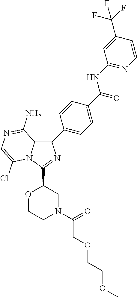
C12=C(C3=CC=C(C(NC4=NC=CC(C(F)(F)F)=C4)=O)C=C3)N=C(C3OCCN(C(=O)COCCOC)C3)N1C(Cl)=CN=C2N
